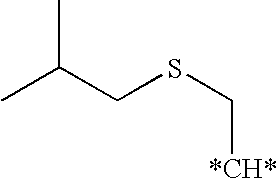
CC(CSC[*CH*])C
